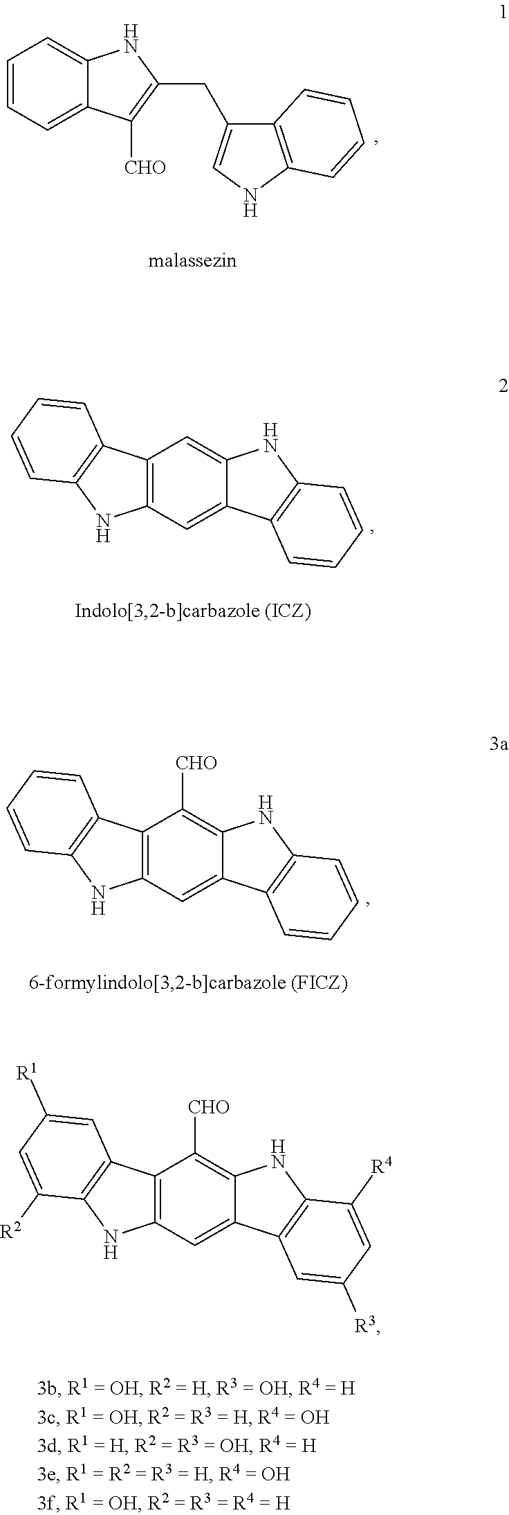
C1=CC=C2C(=C1)NC(CC1=CNC3=C1C=CC=C3)=C2[CHO].C12=C(C=C3C(=C1)NC1=C3C=CC=C1)NC1=C2C=CC=C1.C12=C(C=C3C(=C1[CHO])NC1=C3C=CC=C1)NC1=C2C=CC=C1.C12=C(C=C3C(=C1[CHO])NC1=C3C=C([R3])C=C1[R4])NC1=C2C=C([R1])C=C1[R2]
